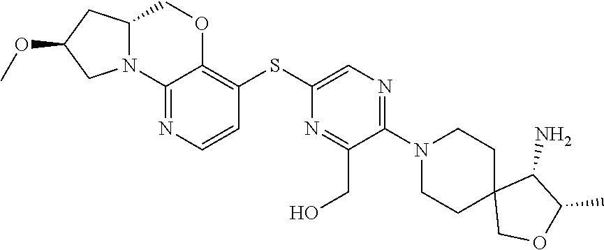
C12(COC(C)C1N)CCN(C1=NC=C(SC3=C4OCC5CC(OC)CN5C4=NC=C3)N=C1CO)CC2
